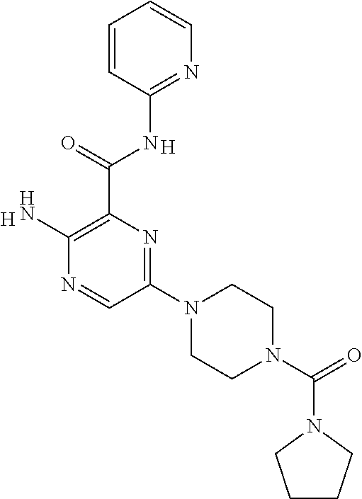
C(C1=C(N)N=CC(N2CCN(C(N3CCCC3)=O)CC2)=N1)(=O)NC1=NC=CC=C1.[H].[H]
